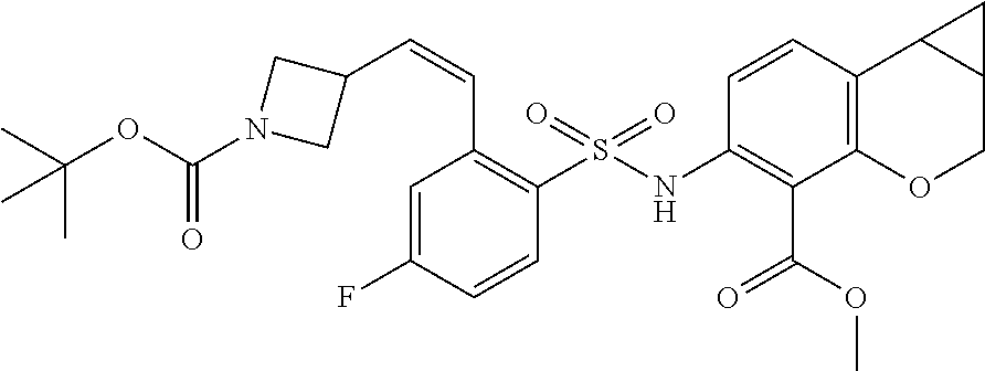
C(=CC1=C(S(NC2=C(C(OC)=O)C3=C(C=C2)C2C(CO3)C2)(=O)=O)C=CC(F)=C1)C1CN(C(=O)OC(C)(C)C)C1
